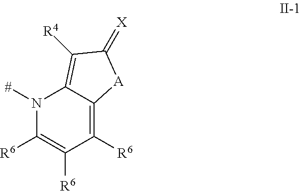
N1([#])C([R6])=C([R6])C([R6])=C2C1=C([R4])C(=[X])[A]2
